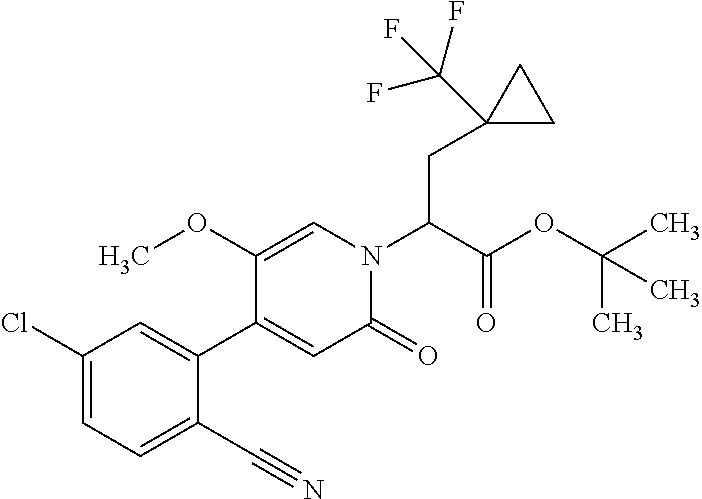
C(C(N1C=C(OC)C(C2=CC(Cl)=CC=C2C#N)=CC1=O)C(OC(C)(C)C)=O)C1(C(F)(F)F)CC1
